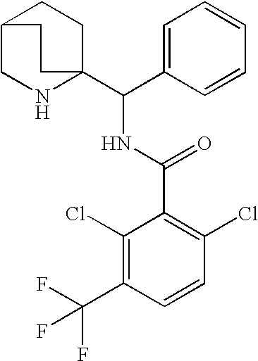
C1=C(C(C23CCC(CN2)CC3)NC(C2=C(Cl)C=CC(C(F)(F)F)=C2Cl)=O)C=CC=C1
